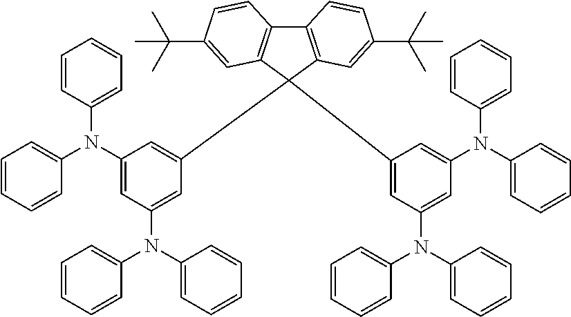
C12=C(C(C3=CC(N(C4=CC=CC=C4)C4=CC=CC=C4)=CC(N(C4=CC=CC=C4)C4=CC=CC=C4)=C3)(C3=CC(N(C4=CC=CC=C4)C4=CC=CC=C4)=CC(N(C4=CC=CC=C4)C4=CC=CC=C4)=C3)C3=C1C=CC(C(C)(C)C)=C3)C=C(C(C)(C)C)C=C2
